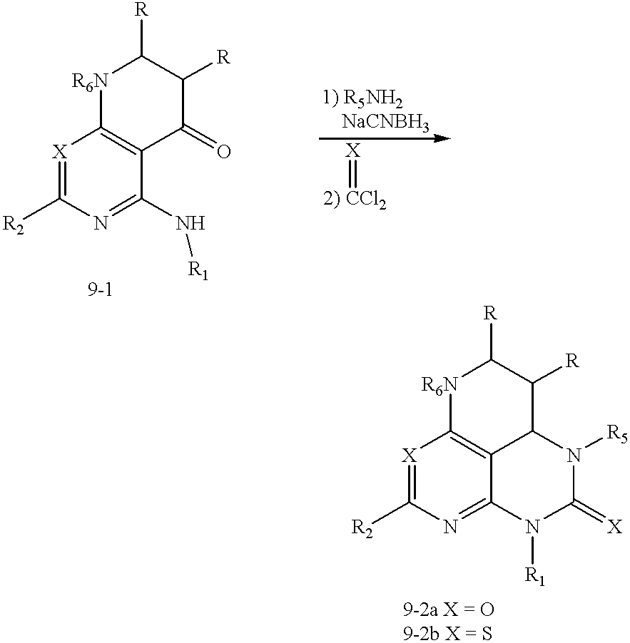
[X]1=C([R2])N=C(N[R1])C2=C1[R6N]C([R])C([R])C2=O.[CCl2]=[X].[X]1=C([R2])N=C2C3=C1[R6N]C([R])C([R])C3N([R5])C(=[X])N2[R1]
